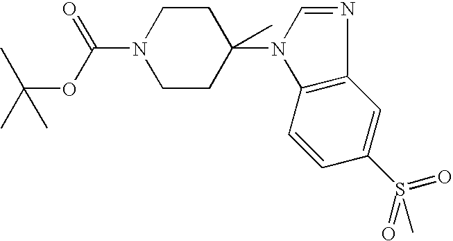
C1CN(C(OC(C)(C)C)=O)CCC1(N1C=NC2=C1C=CC(S(=O)(=O)C)=C2)C
